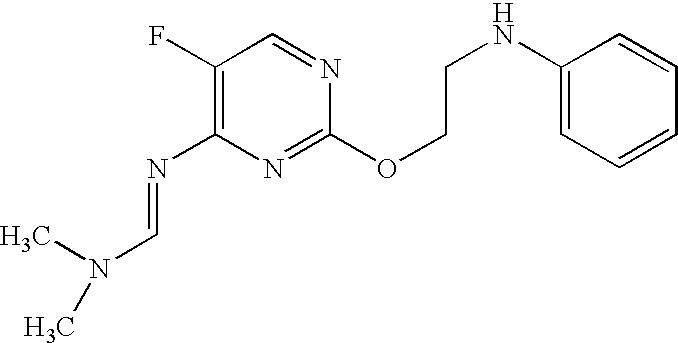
C1(F)=C(N=CN(C)C)N=C(OCCNC2=CC=CC=C2)N=C1
